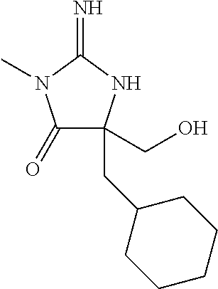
C1(=O)C(CC2CCCCC2)(CO)NC(=N)N1C
